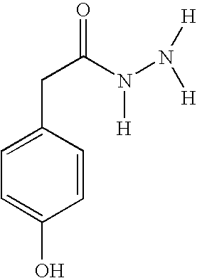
C1=C(CC(N([H])N([H])[H])=O)C=CC(O)=C1
